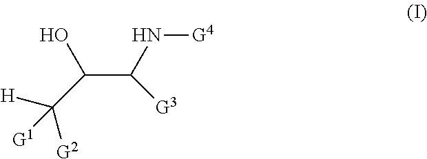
C(C(N[G4])[G3])(O)C([G2])([H])[G1]
